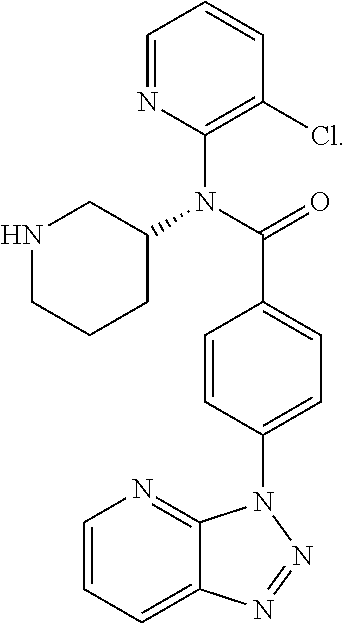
C1=CC(N2C3=NC=CC=C3N=N2)=CC=C1C(N(C1CCCNC1)C1=C(Cl)C=CC=N1)=O
